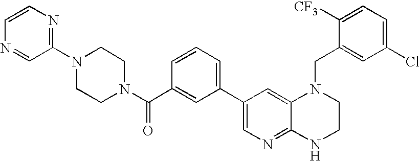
C1(C2=CC=CC(C(N3CCN(C4=NC=CN=C4)CC3)=O)=C2)=CN=C2C(=C1)N(CC1=CC(Cl)=CC=C1[CF3])CCN2
